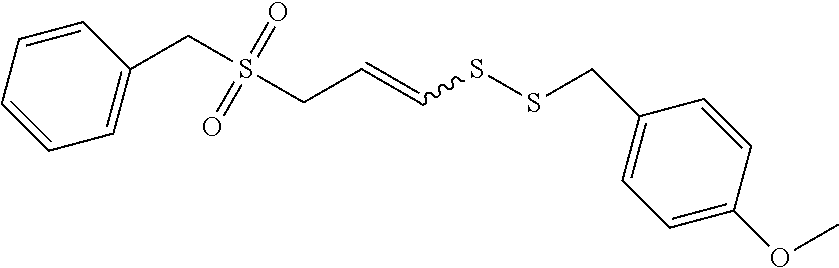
C1=CC=CC=C1CS(CC=CSSCC1=CC=C(OC)C=C1)(=O)=O
